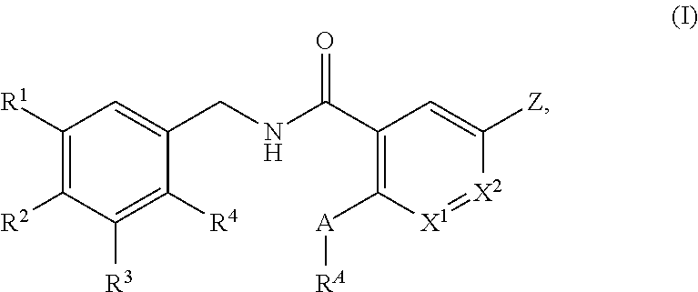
C1([R1])=C([R2])C([R3])=C([R4])C(CNC(C2=C([A][RA])[X1]=[X2]C([Z])=C2)=O)=C1
